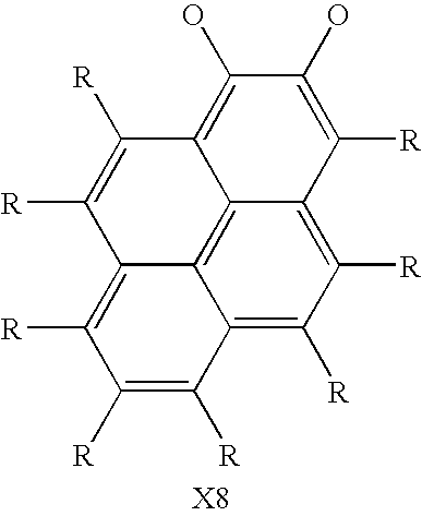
C12=C([R])C([R])=C3C4=C1C(=C([R])C([R])=C2[R])C([R])=C([R])C4=C(O)C(O)=C3[R]
